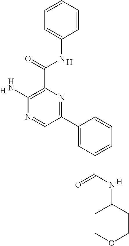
C1=CC=CC=C1NC(C1=C(N)N=CC(C2=CC(C(NC3CCOCC3)=O)=CC=C2)=N1)=O.[H].[H].[H]
